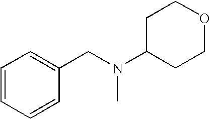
C1=CC=CC(CN(C)C2CCOCC2)=C1
